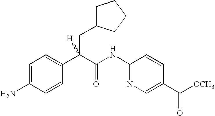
C1=CC(N)=CC=C1C(C(NC1=NC=C(C([OCH3])=O)C=C1)=O)(CC1CCCC1)[H]
